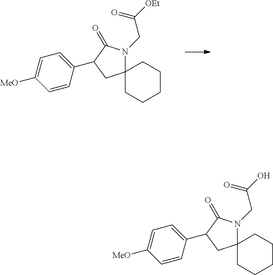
C12(N(CC(=O)[OEt])C(=O)C(C3=CC=C([MeO])C=C3)C1)CCCCC2.C12(N(CC(=O)O)C(=O)C(C3=CC=C([MeO])C=C3)C1)CCCCC2
